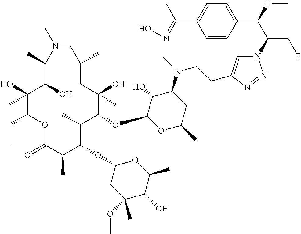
C1(O)(C)C(CC)OC(=O)C(C)C(OC2CC(OC)(C)C(O)C(C)O2)C(C)C(OC2OC(C)CC(N(C)CCC3=CN(C(C(OC)C4=CC=C(C(=NO)C)C=C4)CF)N=N3)C2O)C(O)(C)CC(C)CN(C)C(C)C1O
